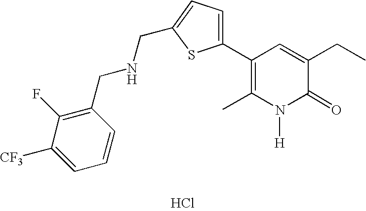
Cl.C1(C2=CC=C(CNCC3=C(F)C([CF3])=CC=C3)S2)=C(C)N([H])C(=O)C(CC)=C1
